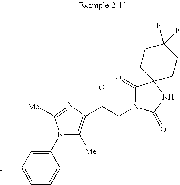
C1(N2C([Me])=C(C(CN3C(=O)C4(NC3=O)CCC(F)(F)CC4)=O)N=C2[Me])=CC(F)=CC=C1
